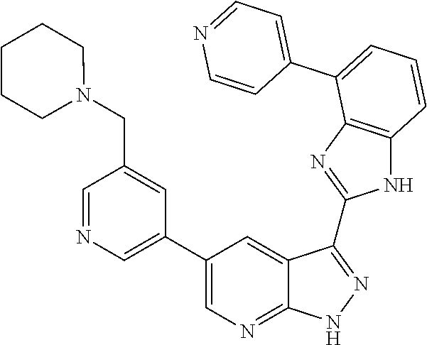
C1=C(C2=CC=CC3=C2N=C(C2=NNC4=NC=C(C5=CN=CC(CN6CCCCC6)=C5)C=C42)N3)C=CN=C1
